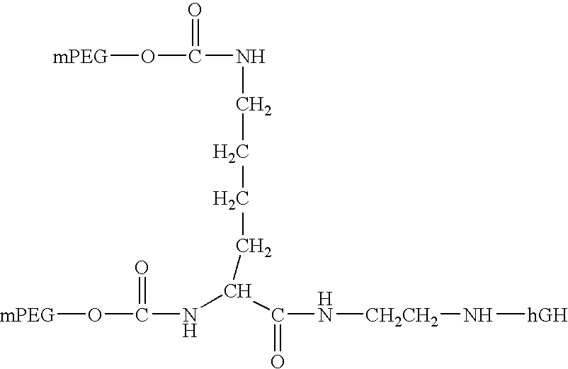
[mPEG]OC(=O)NC(C(N[CH2CH2]N[hGH])=O)CCCCNC(O[mPEG])=O
